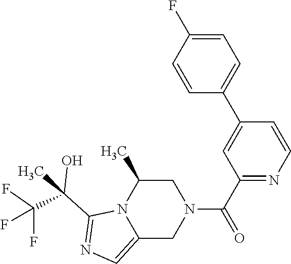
C1=CC(F)=CC=C1C1=CC(C(=O)N2CC(C)N3C(=CN=C3C(C)(C(F)(F)F)O)C2)=NC=C1
